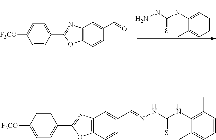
C12=C(C=C(C=O)C=C1)N=C(C1=CC=C([F3CO])C=C1)O2.C1=CC(C)=C(NC(NN)=S)C(C)=C1.C12=C(C=C(C=NNC(NC3=C(C)C=CC=C3C)=S)C=C1)N=C(C1=CC=C([F3CO])C=C1)O2
